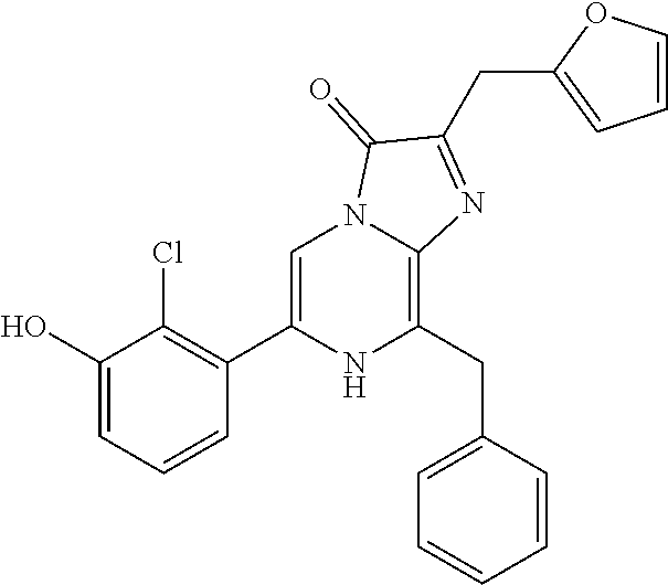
C1(O)=CC=CC(C2=CN3C(=C(CC4=CC=CC=C4)N2)N=C(CC2=CC=CO2)C3=O)=C1Cl
